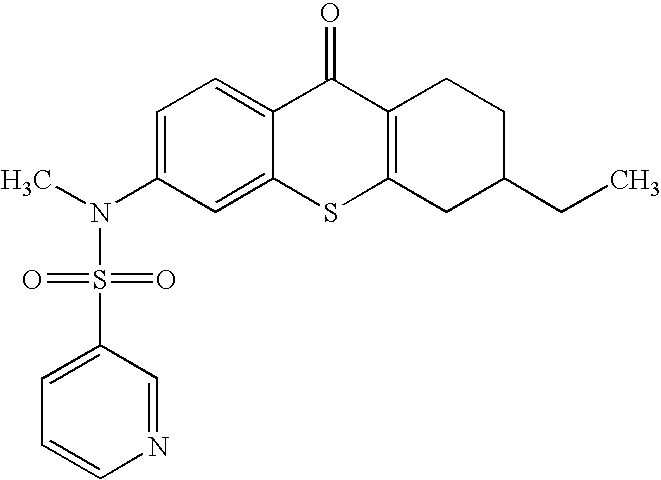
C1=C(N(S(C2=CC=CN=C2)(=O)=O)C)C=C2C(=C1)C(=O)C1=C(S2)CC(CC)CC1
